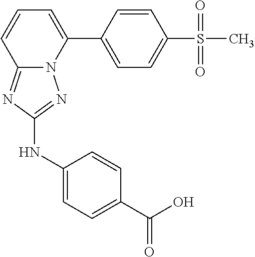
C1=CC(C2=CC=CC3=NC(NC4=CC=C(C(O)=O)C=C4)=NN23)=CC=C1S(C)(=O)=O
